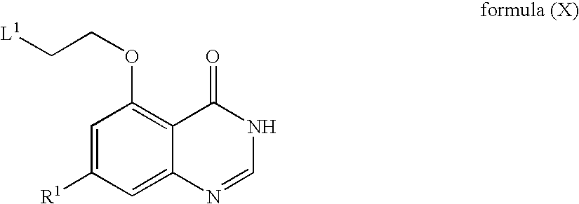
C1=C([R1])C=C2C(=C1OCC[L1])C(=O)NC=N2
